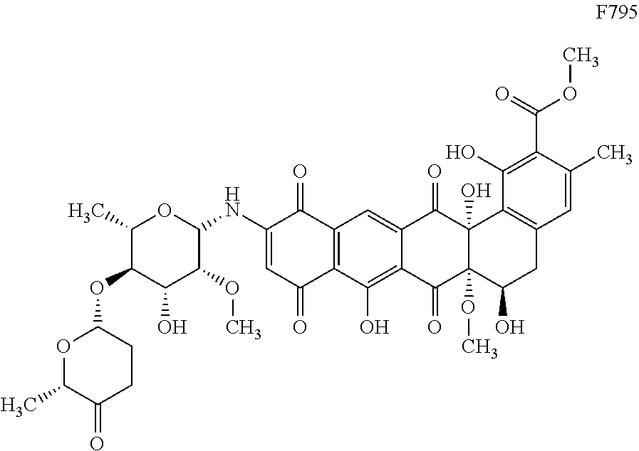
C1(C)C(OC2OC(C)C(=O)CC2)C(O)C(OC)C(NC2=CC(=O)C3=C(C2=O)C=C2C(=C3O)C(=O)C3(OC)C(O)(C2=O)C2=C(CC3O)C=C(C)C(C(=O)OC)=C2O)O1
